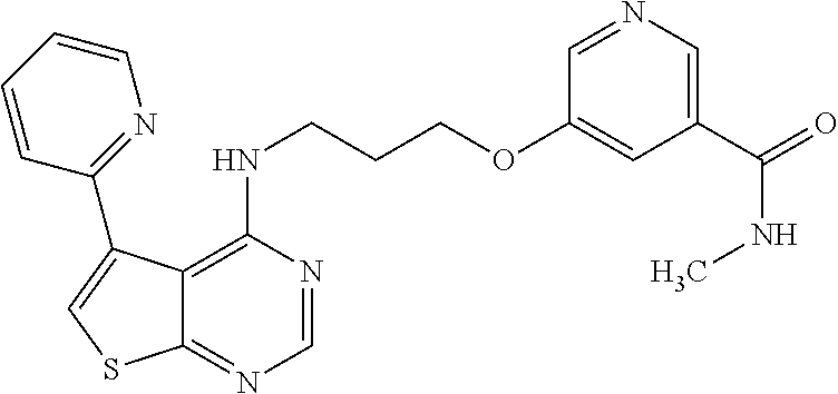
C1=NC(NCCCOC2=CC(C(NC)=O)=CN=C2)=C2C(=N1)SC=C2C1=NC=CC=C1
